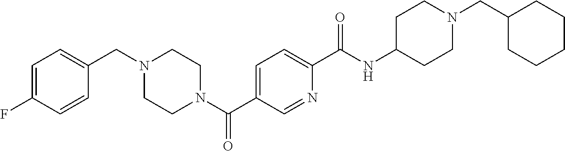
C1(F)=CC=C(CN2CCN(C(C3=CC=C(C(NC4CCN(CC5CCCCC5)CC4)=O)N=C3)=O)CC2)C=C1
